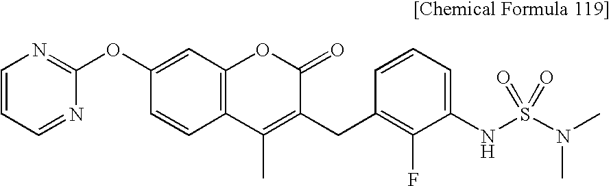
C12=C(OC(=O)C(CC3=C(F)C(NS(=O)(N(C)C)=O)=CC=C3)=C1C)C=C(OC1=NC=CC=N1)C=C2
